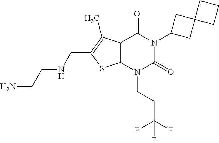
C12=C(N(CCC(F)(F)F)C(=O)N(C3CC4(C3)CCC4)C1=O)SC(CNCCN)=C2C
